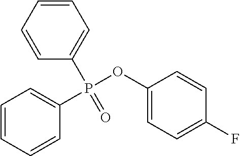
C1=CC=CC=C1P(=O)(OC1=CC=C(F)C=C1)C1=CC=CC=C1
